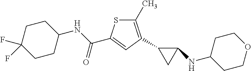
C1(C2=C(C)SC(C(NC3CCC(F)(F)CC3)=O)=C2)CC1NC1CCOCC1
